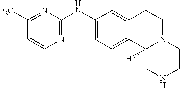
N1=C(NC2=CC=C3C(=C2)CCN2C3([H])CNCC2)N=C([F3C])C=C1
